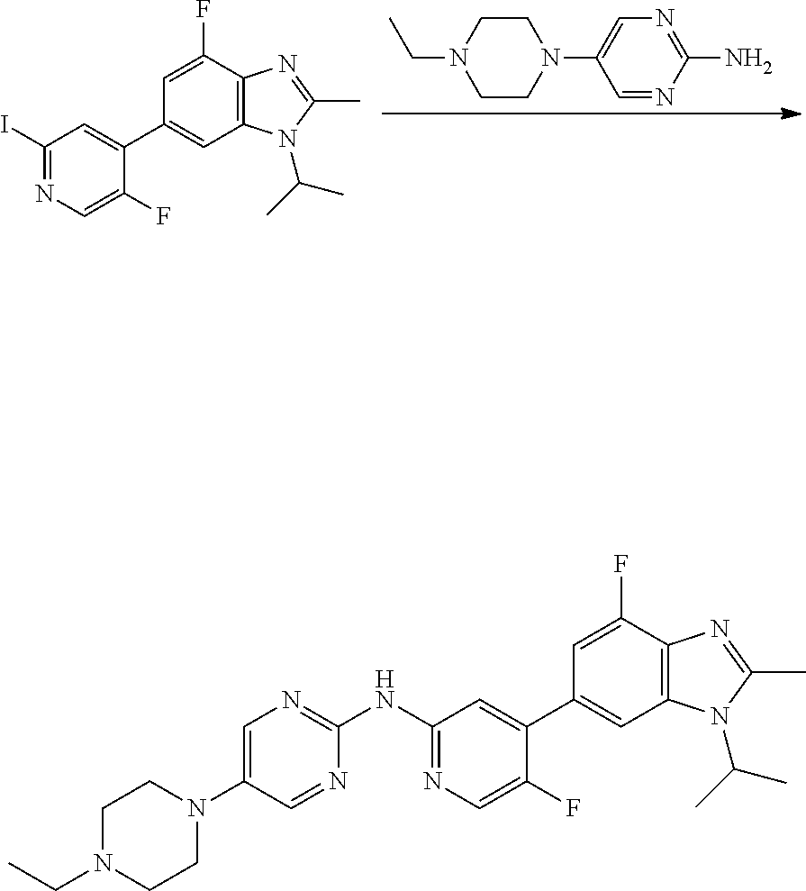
C1=NC(N)=NC=C1N1CCN(CC)CC1.IC1=NC=C(F)C(C2=CC3=C(C(F)=C2)N=C(C)N3C(C)C)=C1.C1=C(N2CCN(CC)CC2)C=NC(NC2=NC=C(F)C(C3=CC4=C(C(F)=C3)N=C(C)N4C(C)C)=C2)=N1
